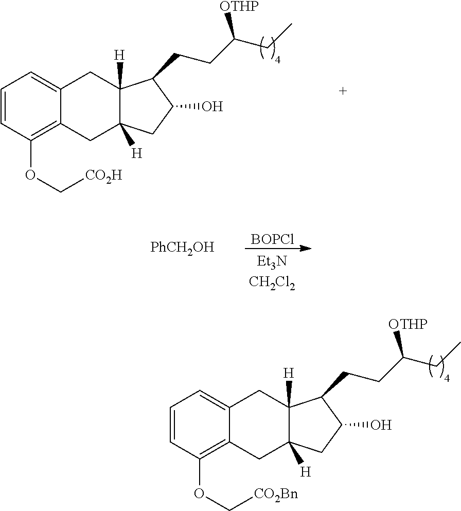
C1=CC(OC[CO2H])=C2C(=C1)CC1([H])C([H])(C2)CC(O)C1CCC(CC)[OTHP].[BOPCl].[PhCH2OH].C1=CC(OC[CO2Bn])=C2C(=C1)CC1([H])C([H])(C2)CC(O)C1CCC(CC)[OTHP]
